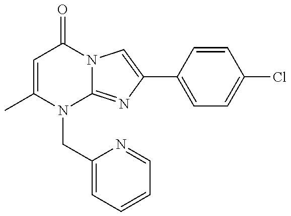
C1=C(C)N(CC2=CC=CC=N2)C2=NC(C3=CC=C(Cl)C=C3)=CN2C1=O
